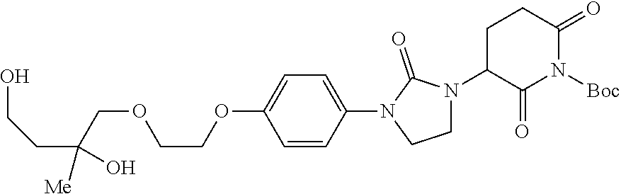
C1=CC(N2CCN(C3C(=O)N([Boc])C(=O)CC3)C2=O)=CC=C1OCCOCC(CCO)([Me])O
